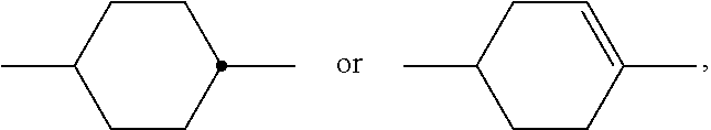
CC1CCC(C)CC1.CC1CCC(C)=CC1
